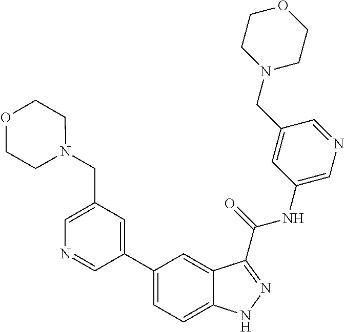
C1(CN2CCOCC2)=CN=CC(C2=CC=C3C(=C2)C(C(NC2=CN=CC(CN4CCOCC4)=C2)=O)=NN3)=C1
